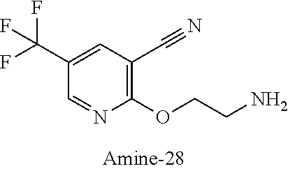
C1(C(F)(F)F)=CC(C#N)=C(OCCN)N=C1
